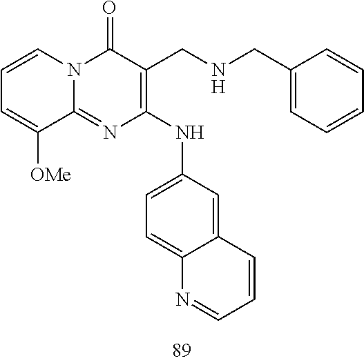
C1=CC=C([OMe])C2=NC(NC3=CC=C4C(=C3)C=CC=N4)=C(CNCC3=CC=CC=C3)C(=O)N12
